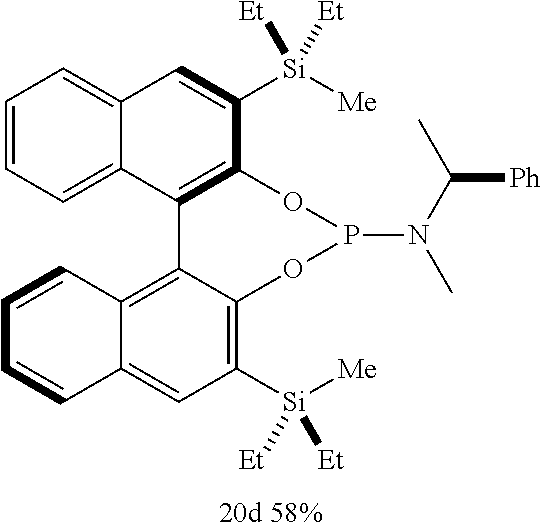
C12=CC=CC=C1C1=C(C([Si]([Me])([Et])[Et])=C2)OP(N(C(C)[Ph])C)OC2=C([Si]([Me])([Et])[Et])C=C3C(=C12)C=CC=C3
